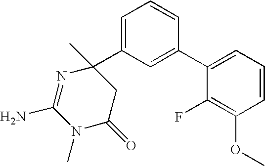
N1(C)C(=O)CC(C)(C2=CC=CC(C3=CC=CC(OC)=C3F)=C2)N=C1N
